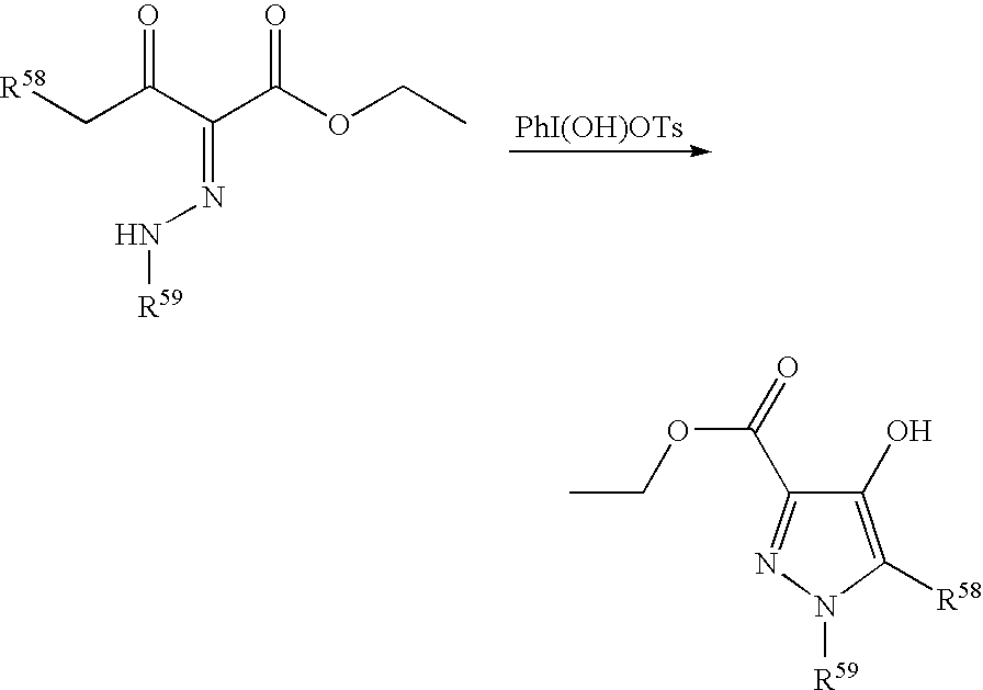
[R58]CC(C(C(OCC)=O)=NN[R59])=O.[PhI(OH)OTs].C1(O)=C([R58])N([R59])N=C1C(OCC)=O
